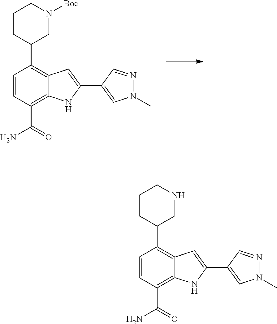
C1(C2CCCNC2)=C2C(=C(C(=O)N)C=C1)NC(C1=CN(C)N=C1)=C2.C1(C2CCCN([Boc])C2)=C2C(=C(C(=O)N)C=C1)NC(C1=CN(C)N=C1)=C2
